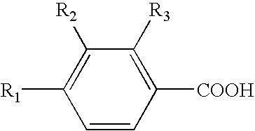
C1([R1])=C([R2])C([R3])=C([COOH])C=C1
